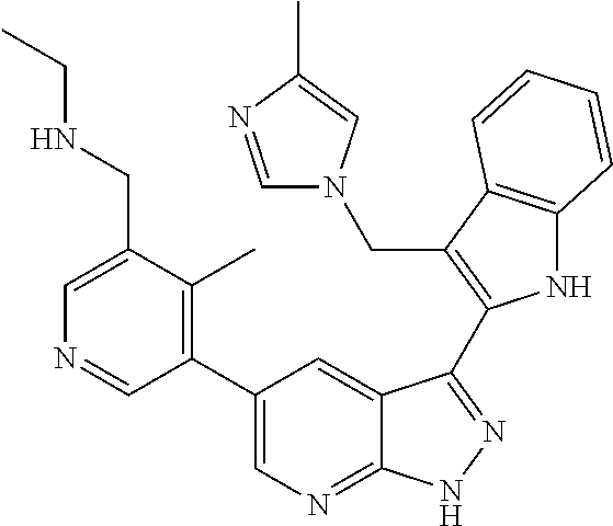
C1(C2=CN=C3C(=C2)C(C2=C(CN4C=NC(C)=C4)C4=C(N2)C=CC=C4)=NN3)=C(C)C(CNCC)=CN=C1
